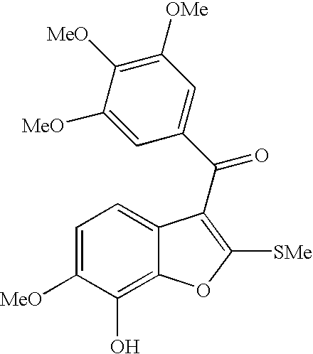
C1=C([MeO])C(O)=C2C(=C1)C(C(C1=CC([OMe])=C([MeO])C([MeO])=C1)=O)=C([SMe])O2
